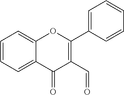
C1=CC=C2C(=C1)OC(C1=CC=CC=C1)=C(C=O)C2=O
